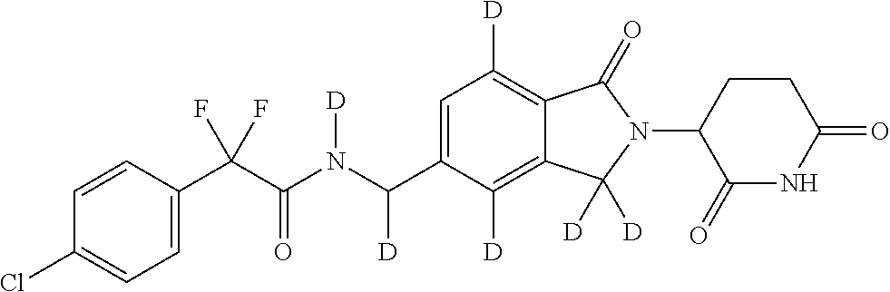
C1=CC(C(C(N(C(C2=CC([D])=C3C(=C2[D])C([D])([D])N(C2C(=O)NC(=O)CC2)C3=O)[D])[D])=O)(F)F)=CC=C1Cl
